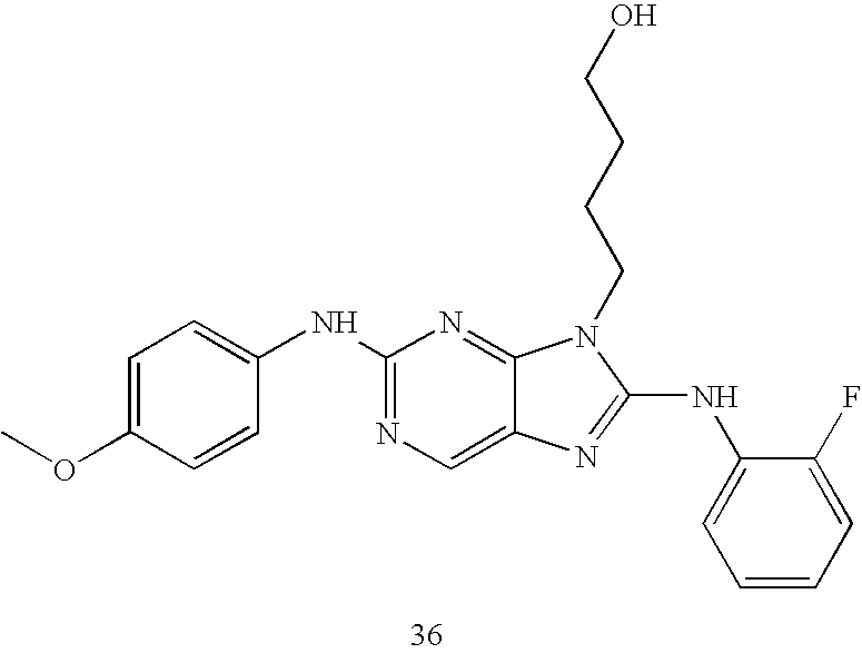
C1=C(OC)C=CC(NC2=NC=C3C(=N2)N(CCCCO)C(NC2=CC=CC=C2F)=N3)=C1
